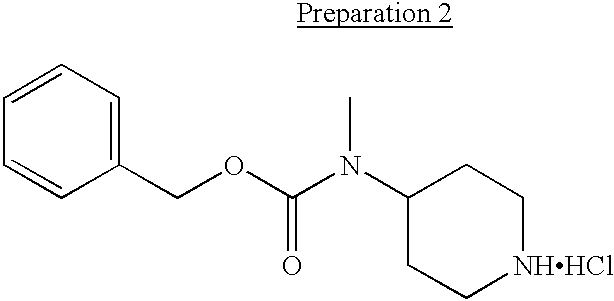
C1=CC=C(COC(N(C2CC[NHHCl]CC2)C)=O)C=C1
